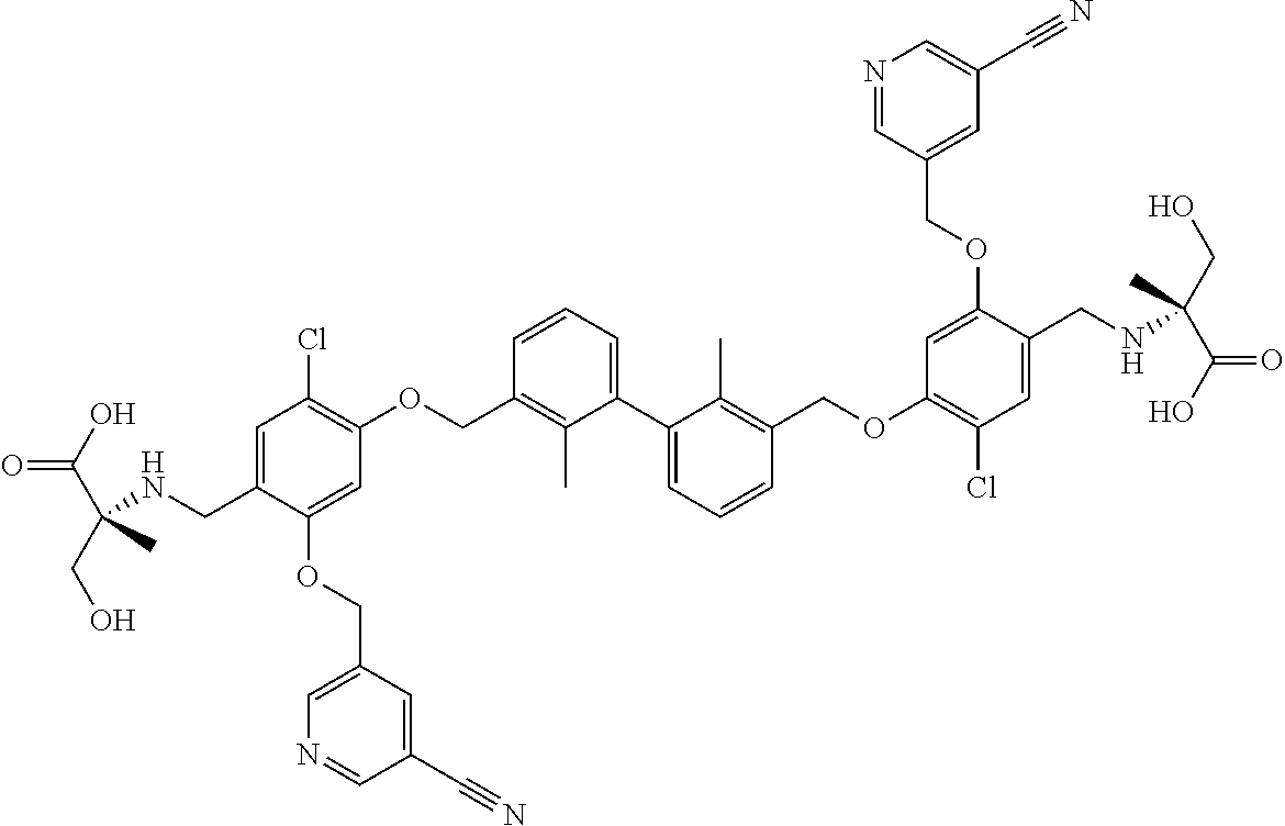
C1=C(CNC(CO)(C(O)=O)C)C(OCC2=CN=CC(C#N)=C2)=CC(OCC2=C(C)C(C3=CC=CC(COC4=C(Cl)C=C(CNC(C(=O)O)(CO)C)C(OCC5=CC(C#N)=CN=C5)=C4)=C3C)=CC=C2)=C1Cl
